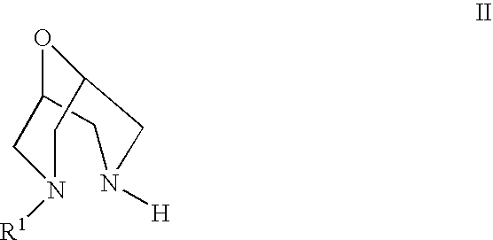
O1C2CN([R1])CC1CN([H])C2
